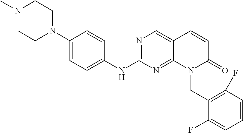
N1=C(NC2=CC=C(N3CCN(C)CC3)C=C2)N=C2C(=C1)C=CC(=O)N2CC1=C(F)C=CC=C1F
